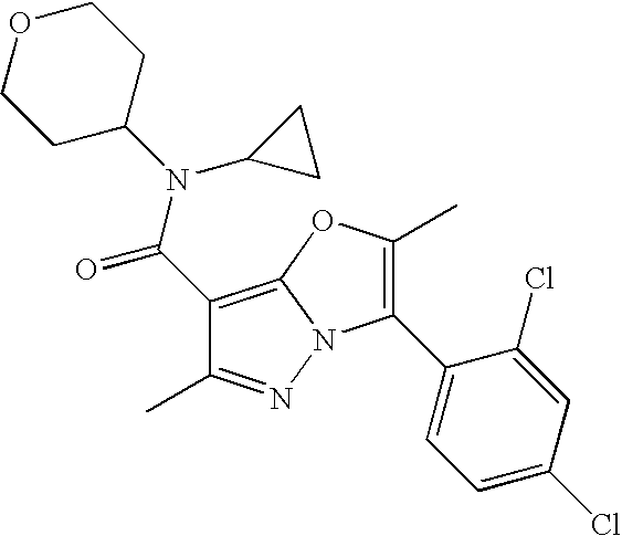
C1(C(N(C2CC2)C2CCOCC2)=O)=C2N(N=C1C)C(C1=CC=C(Cl)C=C1Cl)=C(C)O2
